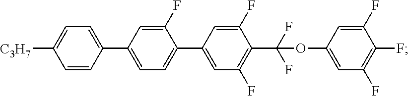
C1=C(F)C(C2=CC(F)=C(C(F)(F)OC3=CC(F)=C(F)C(F)=C3)C(F)=C2)=CC=C1C1=CC=C([C3H7])C=C1
